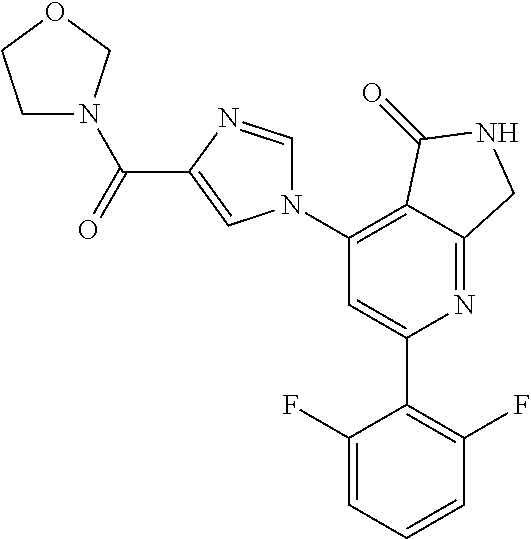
C1(N2C=NC(C(N3CCOC3)=O)=C2)=C2C(=NC(C3=C(F)C=CC=C3F)=C1)CNC2=O
